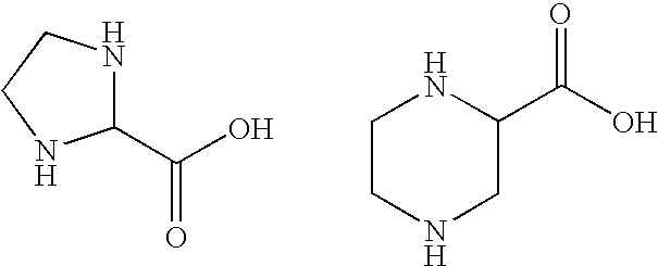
C1(C(O)=O)NCCN1.C1(C(O)=O)CNCCN1
